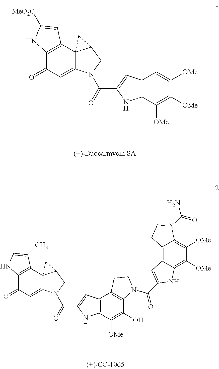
C12=C(C([OMe])=C([OMe])C([OMe])=C1)NC(C(=O)N1C3=CC(=O)C4=C(C35C(C1)C5)C=C([MeO2C])N4)=C2.C12=C(C([OMe])=C(O)C3=C1CCN3C(=O)C1=CC3=C4C(=C([OMe])C([OMe])=C3N1)N(C(=O)N)CC4)NC(C(=O)N1C3=CC(=O)C4=C(C35C(C1)C5)C(C)=CN4)=C2
